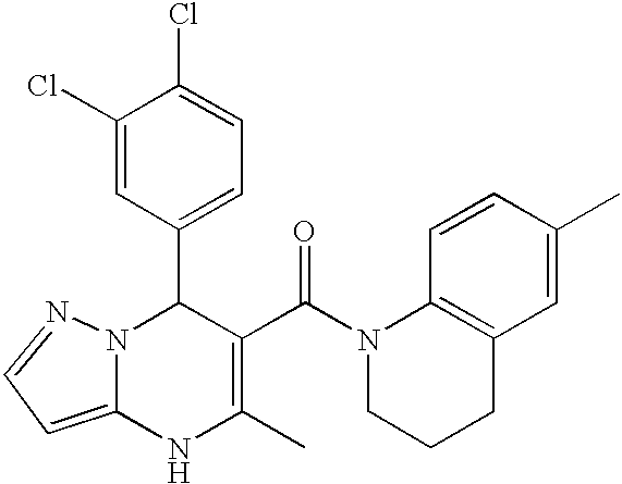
C1(Cl)=CC(C2N3C(=CC=N3)NC(C)=C2C(=O)N2CCCC3=C2C=CC(C)=C3)=CC=C1Cl
